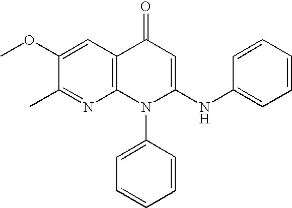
N1=C(C)C(OC)=CC2=C1N(C1=CC=CC=C1)C(NC1=CC=CC=C1)=CC2=O
